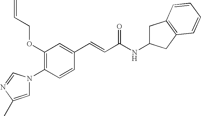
C1(OCC=C)=C(N2C=C(C)N=C2)C=CC(C=CC(NC2CC3=C(C2)C=CC=C3)=O)=C1
